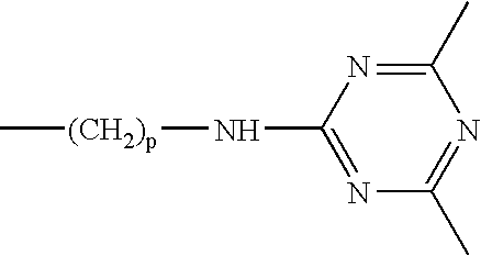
N1=C(N[(CH2)p]C)N=C(C)N=C1C
